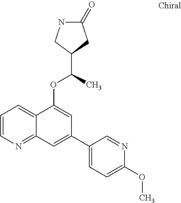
C1=CN=C2C(=C1)C(OC(C1CNC(=O)C1)C)=CC(C1=CC=C(OC)N=C1)=C2
